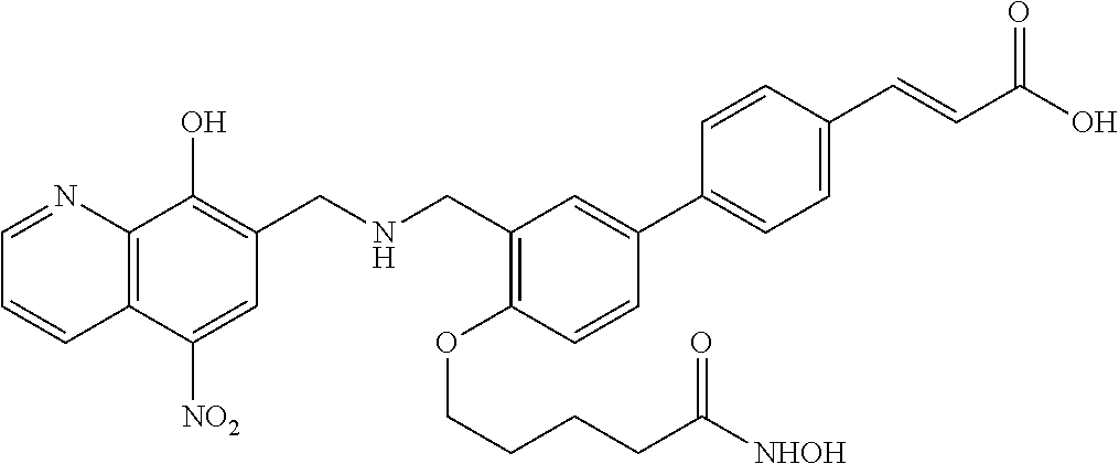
C(NCC1=C(OCCCCC([NHOH])=O)C=CC(C2=CC=C(C=CC(O)=O)C=C2)=C1)C1=C(O)C2=C(C([NO2])=C1)C=CC=N2
